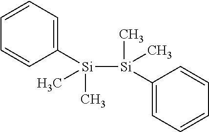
C1([Si]([Si](C)(C2=CC=CC=C2)C)(C)C)=CC=CC=C1
